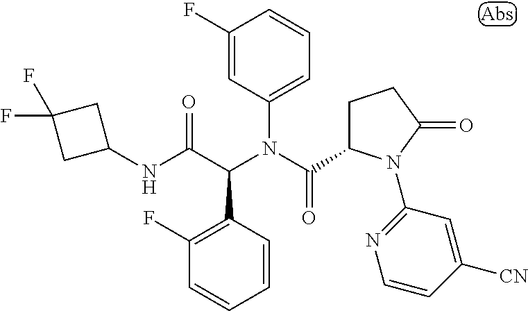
C1(N(C(C2CCC(=O)N2C2=NC=CC([CN])=C2)=O)C(C(NC2CC(F)(F)C2)=O)C2=C(F)C=CC=C2)=CC=CC(F)=C1
